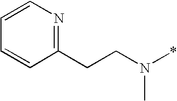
C(CN(*)C)C1=NC=CC=C1
